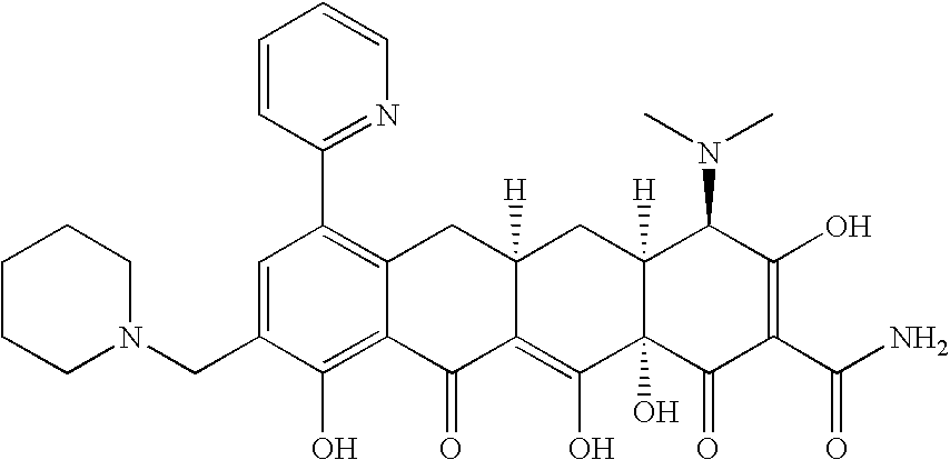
C1(CN2CCCCC2)=CC(C2=NC=CC=C2)=C2C(=C1O)C(=O)C1=C(O)C3(O)C([H])(CC1([H])C2)C(N(C)C)C(O)=C(C(N)=O)C3=O
